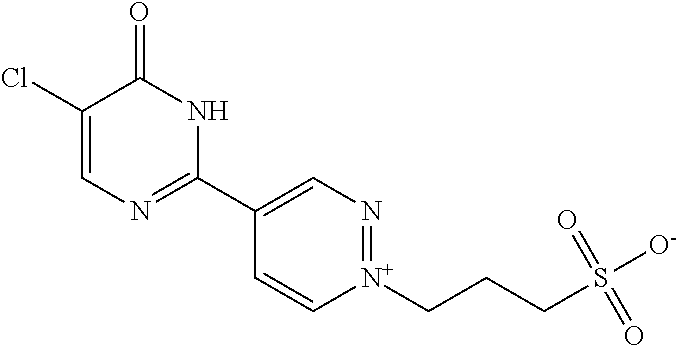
C1(Cl)=CN=C(C2=CN=[N+](CCCS([O-])(=O)=O)C=C2)NC1=O
